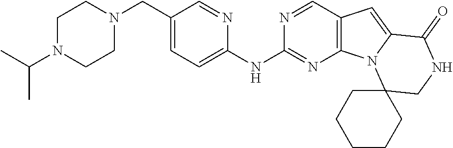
C(C1=CC=C(NC2=NC3=C(C=N2)C=C2N3C3(CNC2=O)CCCCC3)N=C1)N1CCN(C(C)C)CC1
